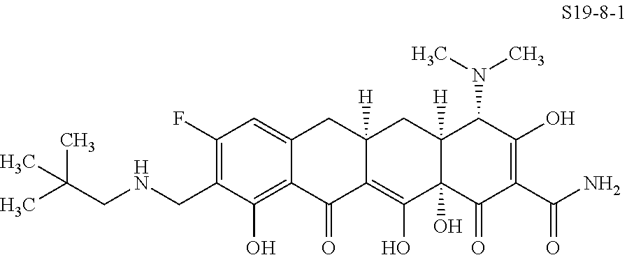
C1(F)=C(CNCC(C)(C)C)C(O)=C2C(=C1)CC1([H])C(=C(O)C3(O)C([H])(C1)C(N(C)C)C(O)=C(C(N)=O)C3=O)C2=O
